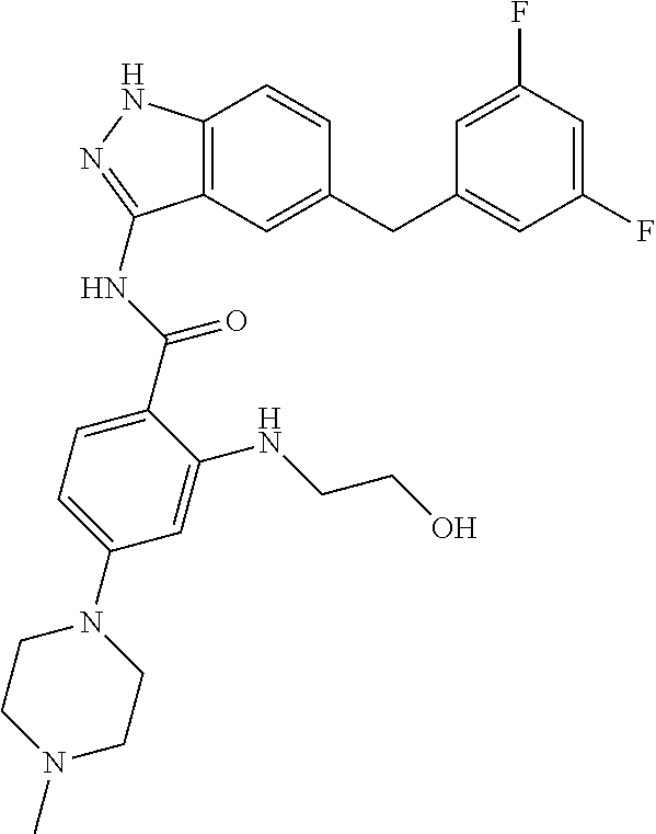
C12=C(C=C(CC3=CC(F)=CC(F)=C3)C=C1)C(NC(=O)C1=CC=C(N3CCN(C)CC3)C=C1NCCO)=NN2
